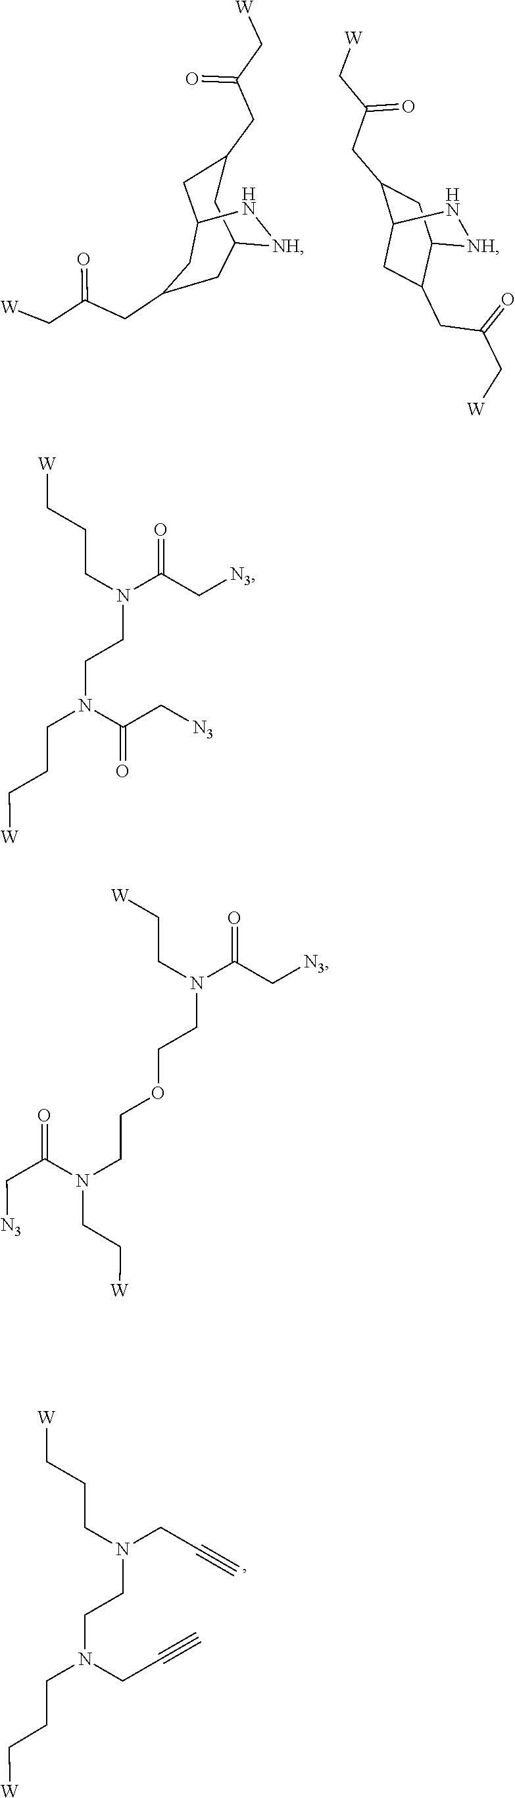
N1[NH]C2CC(CC(=O)C[W])CC1CC(CC(C[W])=O)C2.N1[NH]C2C(CC(C[W])=O)CC1C(CC(C[W])=O)C2.C(C#C)N(CCC[W])CCN(CCC[W])CC#C.C(CC[W])N(C(=O)C[N3])CCN(CCC[W])C(C[N3])=O.C(C[W])N(CCOCCN(C(=O)C[N3])CC[W])C(=O)C[N3]
